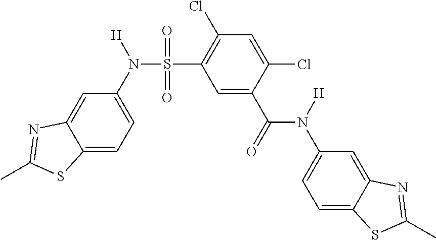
C1=C(C(N(C2=CC=C3C(=C2)N=C(C)S3)[H])=O)C(Cl)=CC(Cl)=C1S(N(C1=CC=C2C(=C1)N=C(C)S2)[H])(=O)=O
